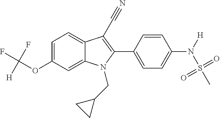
C1=C2C(=CC=C1OC(F)(F)[H])C(C#N)=C(C1=CC=C(N(S(C)(=O)=O)[H])C=C1)N2CC1CC1
